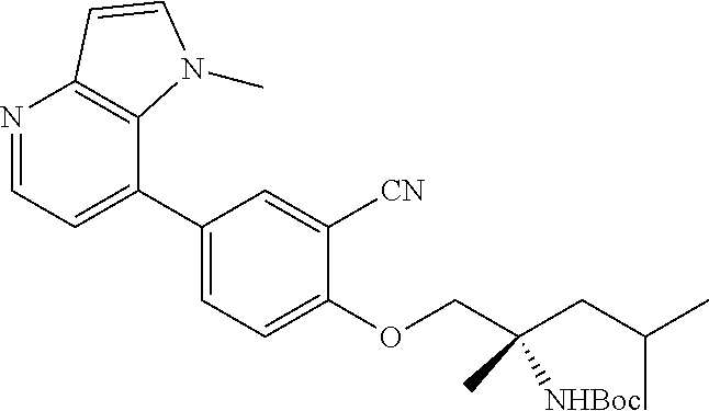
C1(C2=CC=NC3=C2N(C)C=C3)=CC=C(OCC(CC(C)C)([NHBoc])C)C([CN])=C1
